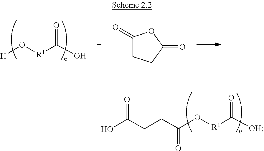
[H]O[R1]C(O)=O.C1(=O)CCC(=O)O1.C(O[R1]C([OH])=O)(CCC(O)=O)=O
